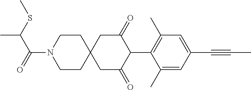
C1CN(C(=O)C(SC)C)CCC12CC(=O)C(C1=C(C)C=C(C#CC)C=C1C)C(=O)C2
